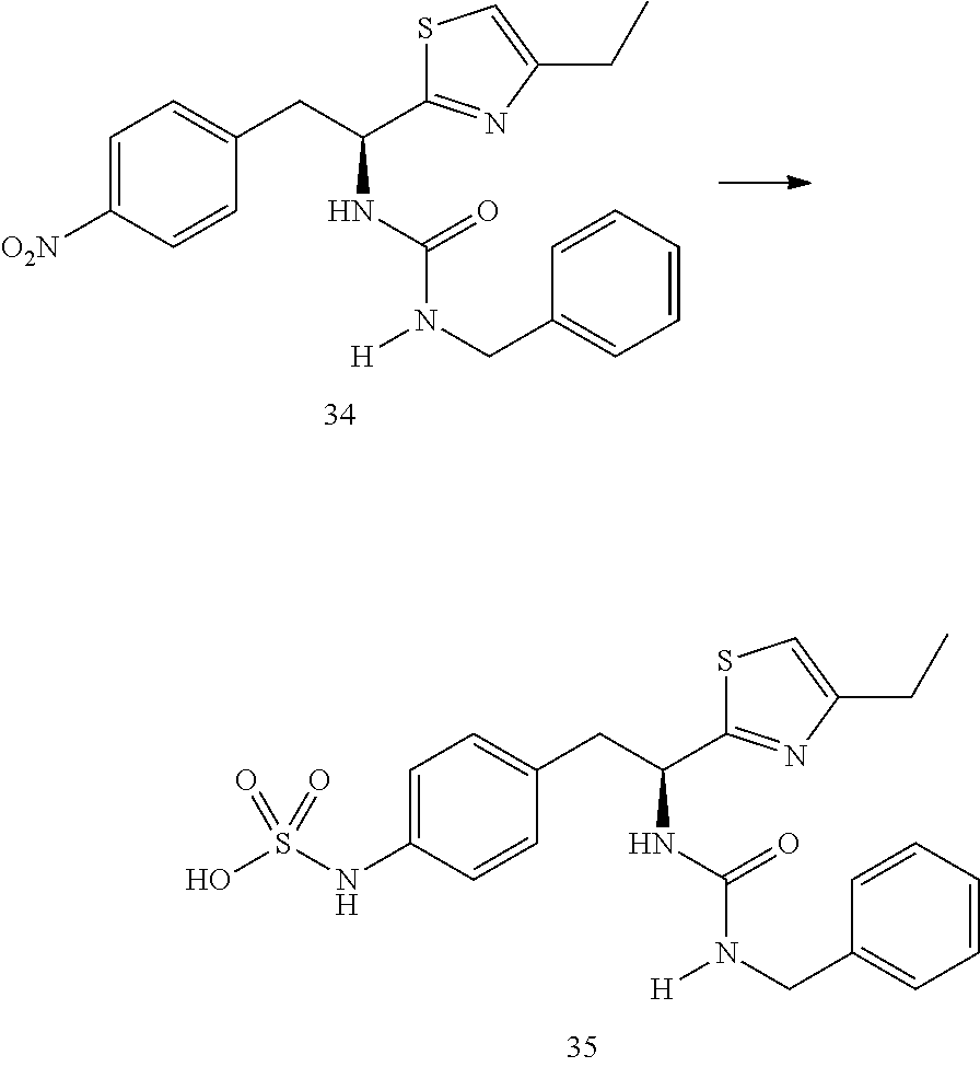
C1=C(NS(O)(=O)=O)C=CC(CC(C2=NC(CC)=CS2)NC(=O)N(CC2=CC=CC=C2)[H])=C1.C1=C([O2N])C=CC(CC(C2=NC(CC)=CS2)NC(=O)N(CC2=CC=CC=C2)[H])=C1
